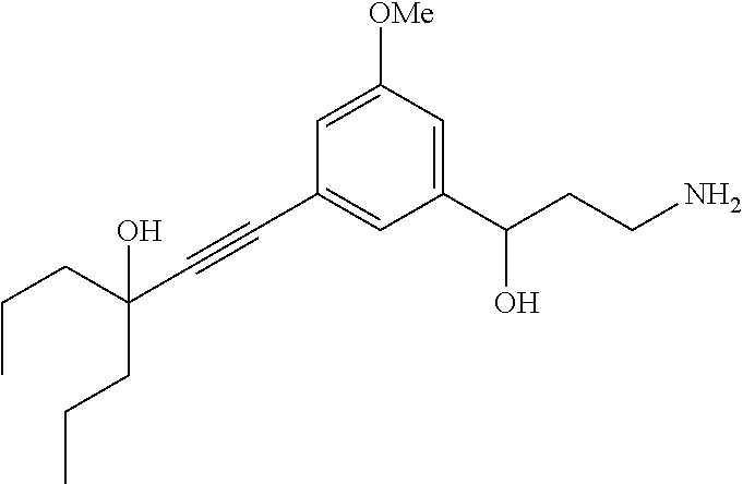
CCCC(CCC)(O)C#CC1=CC(C(CCN)O)=CC([OMe])=C1
